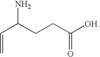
C=CC(CCC(=O)[OH])N
